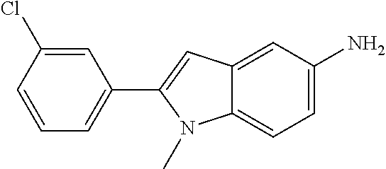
C1(Cl)=CC(C2=CC3=CC(N)=CC=C3N2C)=CC=C1
